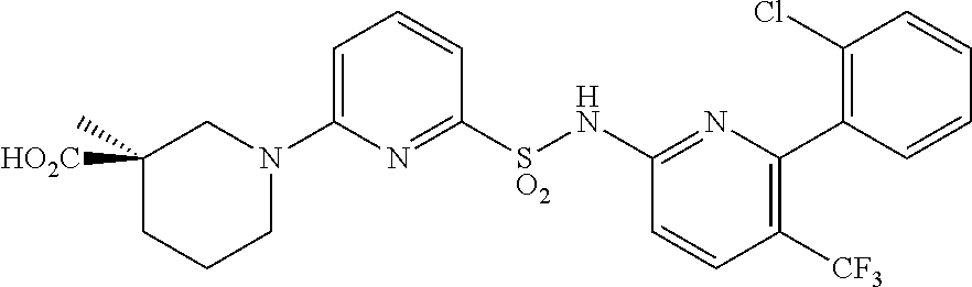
C1=C(N2CC([HO2C])(C)CCC2)N=C([SO2]NC2=NC(C3=C(Cl)C=CC=C3)=C([CF3])C=C2)C=C1
